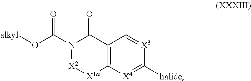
C12=C(C(=O)N(C(O[alkyl])=O)[X2][X1a]1)C=[X3]C([halide])=[X4]2
